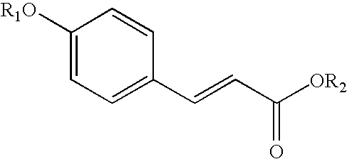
C1([R1O])=CC=C(C=CC([OR2])=O)C=C1
